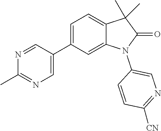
C12=CC=C(C3=CN=C(C)N=C3)C=C1N(C1=CN=C([CN])C=C1)C(=O)C2(C)C
